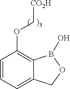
C1=CC=C2C(=C1OC[CO2H])B(O)OC2
